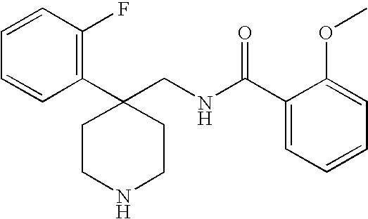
C1CC(C2=C(F)C=CC=C2)(CNC(C2=CC=CC=C2OC)=O)CCN1
